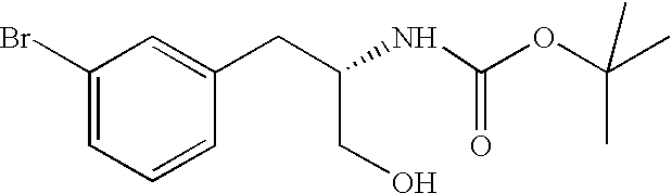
C1(Br)=CC=CC(CC(NC(OC(C)(C)C)=O)CO)=C1
